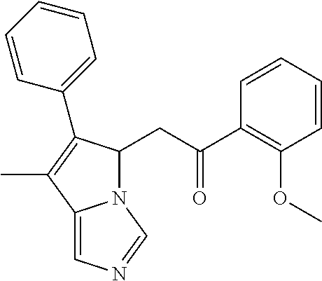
C1=CC=CC(OC)=C1C(=O)CC1N2C(=CN=C2)C(C)=C1C1=CC=CC=C1
